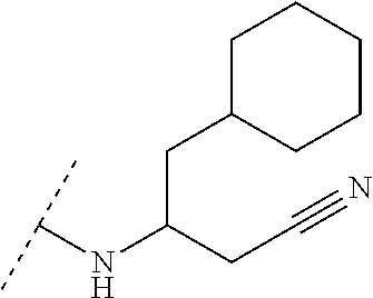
C(C(CC#N)NC(C)C)C1CCCCC1
